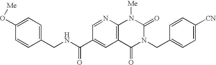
C1(CNC(C2=CC3=C(N=C2)N([Me])C(=O)N(CC2=CC=C([CN])C=C2)C3=O)=O)=CC=C(O[Me])C=C1
